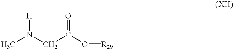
CN([H])CC(O[R29])=O
